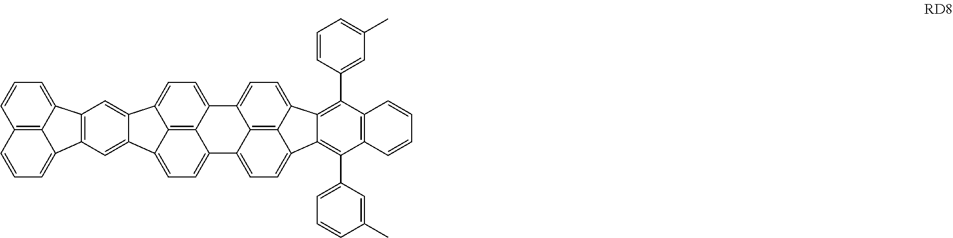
C1(C)=CC=CC(C2=C3C(=C(C4=CC=CC(C)=C4)C4=C2C=CC=C4)C2=CC=C4C5=C2C3=CC=C5C2=CC=C3C5=CC6=C(C=C5C5=CC=C4C2=C35)C2=CC=CC3=C2C6=CC=C3)=C1
